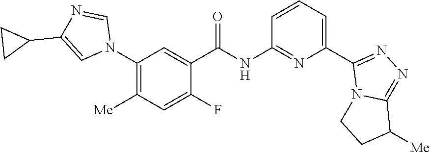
C1(N2C=NC(C3CC3)=C2)=C([Me])C=C(F)C(C(NC2=NC(C3=NN=C4N3CCC4[Me])=CC=C2)=O)=C1
